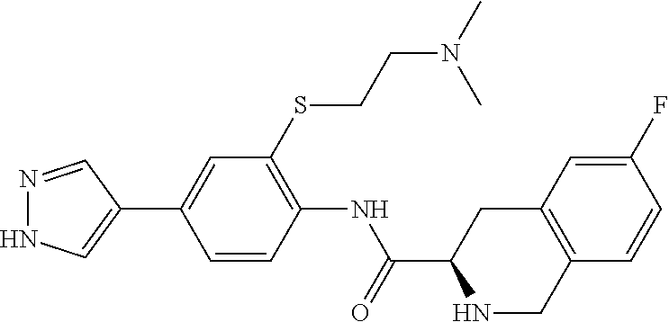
N1=CC(C2=CC(SCCN(C)C)=C(NC(=O)C3NCC4=C(C3)C=C(F)C=C4)C=C2)=CN1
